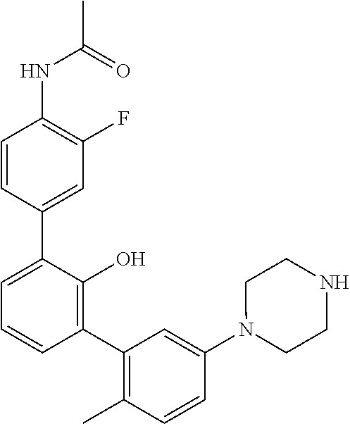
CC(=O)NC1=C(F)C=C(C2=CC=CC(C3=C(C)C=CC(N4CCNCC4)=C3)=C2O)C=C1
